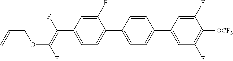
C1(F)=CC(C(=C(F)OCC=C)F)=CC=C1C1=CC=C(C2=CC(F)=C([OCF3])C(F)=C2)C=C1
